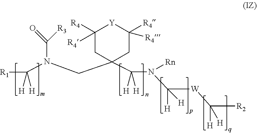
C1([R4])([R4])CC(CN(C(=O)[R3])C([R1])([H])[H])(C(N(C([W]C([R2])([H])[H])([H])[H])[Rn])([H])[H])CC([R4])([R4])[Y]1
